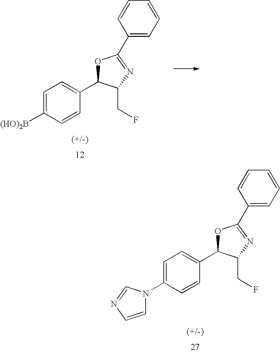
C1=C([(HO)2B])C=CC(C2OC(C3=CC=CC=C3)=NC2CF)=C1.C1=C(N2C=CN=C2)C=CC(C2OC(C3=CC=CC=C3)=NC2CF)=C1
